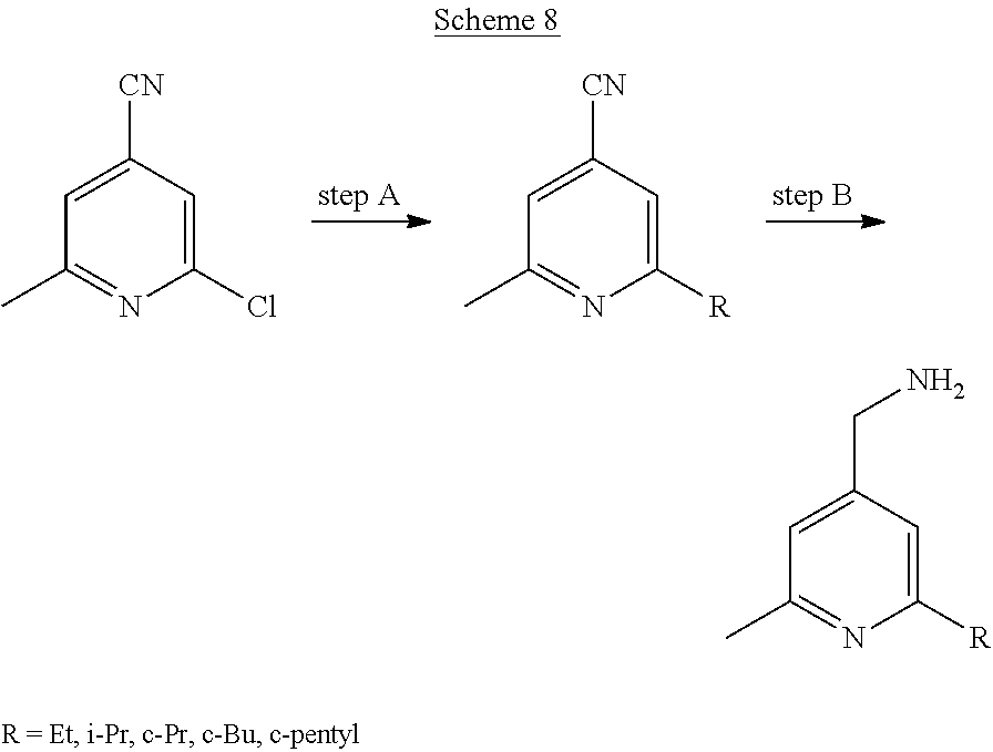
C1=C(CN)C=C([R])N=C1C.C1=C([CN])C=C(Cl)N=C1C.C1=C([CN])C=C([R])N=C1C
